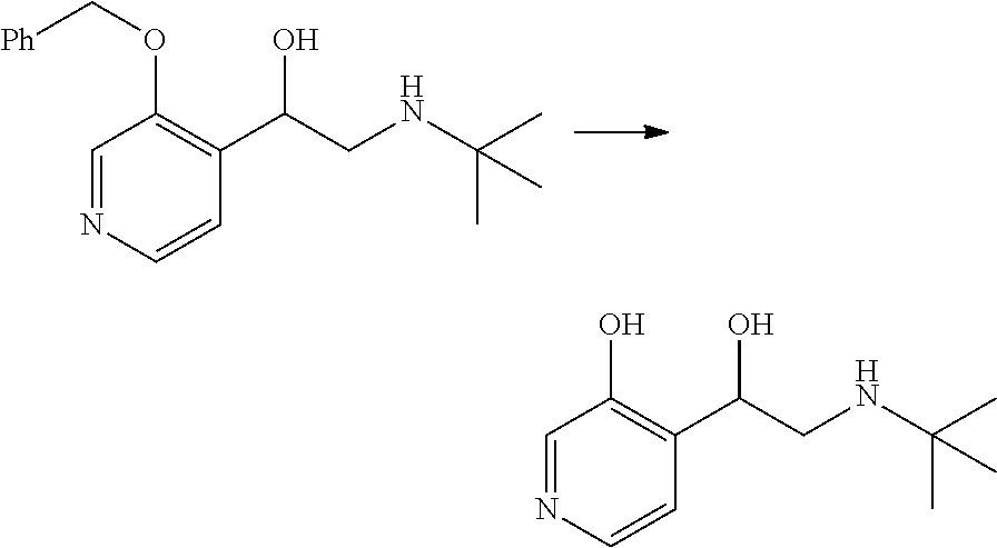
C1=NC=CC(C(CNC(C)(C)C)O)=C1OC[Ph].C1=NC=CC(C(CNC(C)(C)C)O)=C1O
